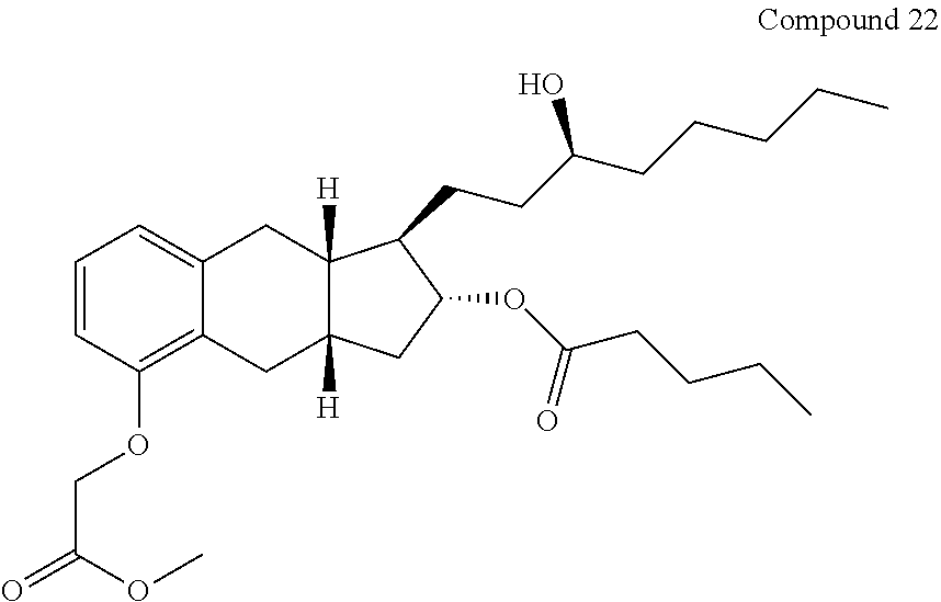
C1=CC(OCC(=O)OC)=C2C(=C1)CC1([H])C([H])(C2)CC(OC(CCCC)=O)C1CCC(CCCCC)O
